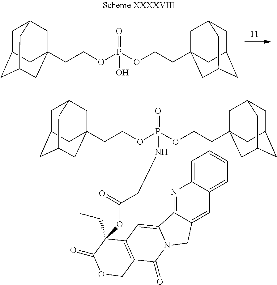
C1C2CC3CC(CCOP(=O)(OCCC45CC6CC(CC(C4)C6)C5)O)(CC1C3)C2.C1C2CC3CC(CCOP(=O)(OCCC45CC6CC(CC(C4)C6)C5)NCC(OC4(CC)C5=C(C(=O)N6C(=C5)C5=NC7=CC=CC=C7C=C5C6)COC4=O)=O)(CC1C3)C2
